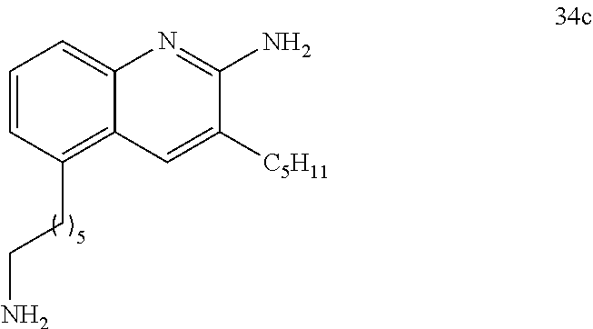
C1=CC(CCN)=C2C(=C1)N=C(N)C([C5H11])=C2
